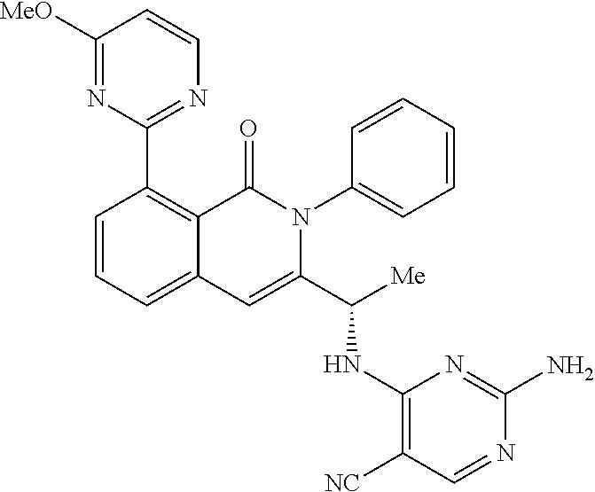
C1(C2=NC=CC([MeO])=N2)=C2C(=CC=C1)C=C(C([Me])NC1=C([NC])C=NC(N)=N1)N(C1=CC=CC=C1)C2=O
